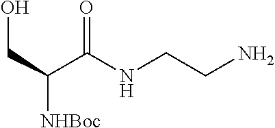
OCC([NHBoc])C(NCCN)=O
